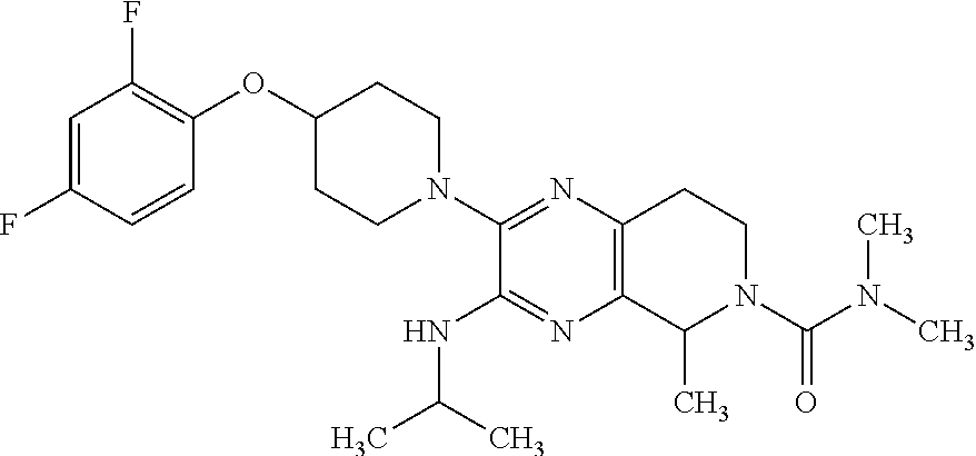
C1=C(F)C=CC(OC2CCN(C3=NC4=C(N=C3NC(C)C)C(C)N(C(N(C)C)=O)CC4)CC2)=C1F
